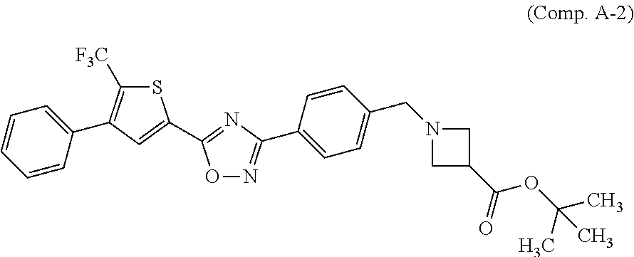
S1C(C2=NC(C3=CC=C(CN4CC(C(=O)OC(C)(C)C)C4)C=C3)=NO2)=CC(C2=CC=CC=C2)=C1[F3C]
